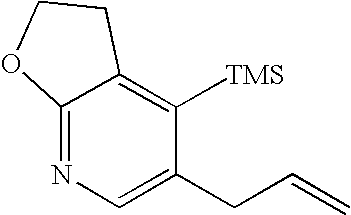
C12=NC=C(CC=C)C([TMS])=C1CCO2
